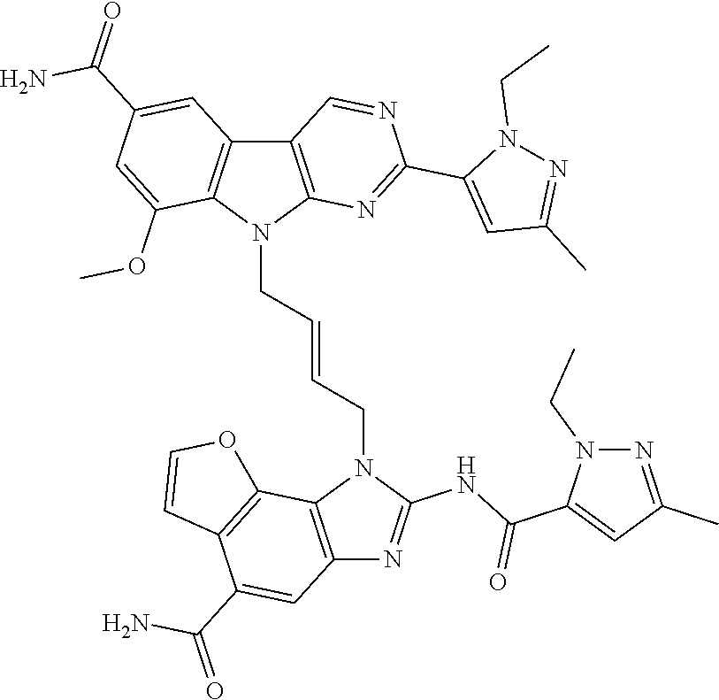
C12=C(N(CC=CCN3C4=C(N=C3NC(C3=CC(C)=NN3CC)=O)C=C(C(=O)N)C3=C4OC=C3)C3=C1C=C(C(=O)N)C=C3OC)N=C(C1=CC(C)=NN1CC)N=C2
